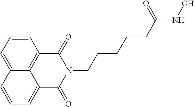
C1=CC=C2C3=C1C(=O)N(CCCCCC(NO)=O)C(=O)C3=CC=C2
